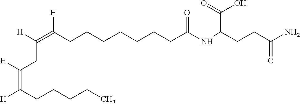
C(O)(C(CCC(N)=O)NC(CCCCCCCC(=C([H])CC(=C([H])CCCCC)[H])[H])=O)=O
